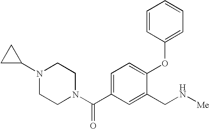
C1=C(C(N2CCN(C3CC3)CC2)=O)C=C(CN[Me])C(OC2=CC=CC=C2)=C1
